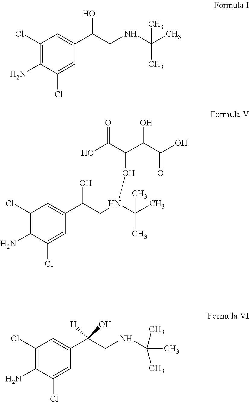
C1(Cl)=C(N)C(Cl)=CC(C(CNC(C)(C)C)O)=C1.C1(Cl)=C(N)C(Cl)=CC(C(O)CN(C(C)(C)C)OC(C(C(=O)O)O)C(O)=O)=C1.C1(Cl)=C(N)C(Cl)=CC(C(CNC(C)(C)C)([H])O)=C1
